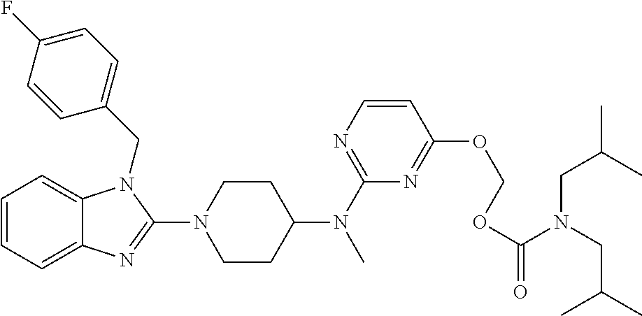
C1=CC=C2C(=C1)N(CC1=CC=C(F)C=C1)C(N1CCC(N(C)C3=NC=CC(OCOC(=O)N(CC(C)C)CC(C)C)=N3)CC1)=N2
